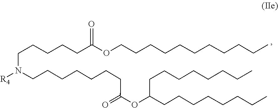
C(CCCC)CCCCCCOC(CCCCCN(CCCCCCCC(OC(CCCCCCCC)CCCCCCCC)=O)[R4])=O
